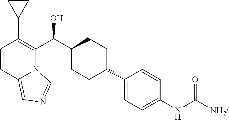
C1(C(C2=C(C3CC3)C=CC3=CN=CN23)O)CCC(C2=CC=C(NC([NH2/])=O)C=C2)CC1
